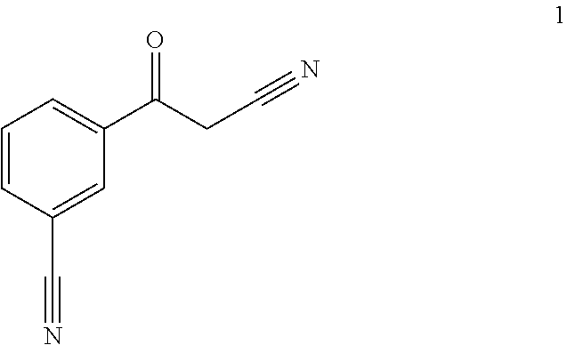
C(C#N)C(C1=CC=CC(C#N)=C1)=O
